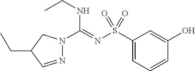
C1(S(N=C(NCC)N2N=CC(CC)C2)(=O)=O)=CC=CC(O)=C1
